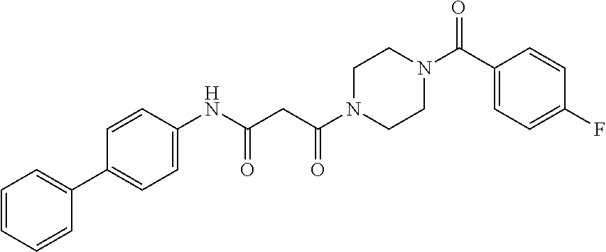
C1=CC=CC(C2=CC=C(NC(CC(N3CCN(C(C4=CC=C(F)C=C4)=O)CC3)=O)=O)C=C2)=C1
